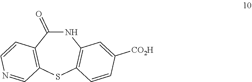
N1C(=O)C2=C(SC3=C1C=C([CO2H])C=C3)C=NC=C2
